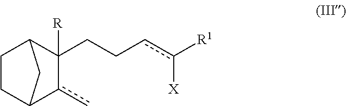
C1CC2c(c)C([R])(CCcc([R1])[X])C1C2
